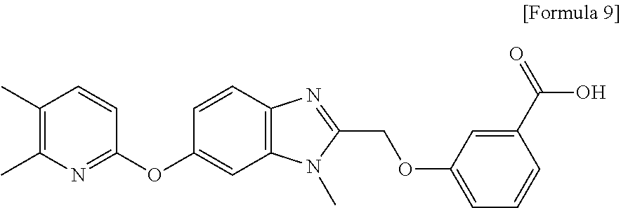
C1(C)=C(C)N=C(OC2=CC3=C(C=C2)N=C(COC2=CC=CC(C(O)=O)=C2)N3C)C=C1
